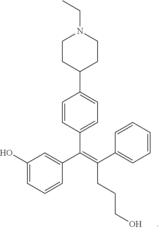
C1=CC(C(=C(C2=CC=CC=C2)CCCO)C2=CC(O)=CC=C2)=CC=C1C1CCN(CC)CC1
